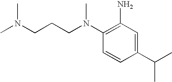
C1(N(C)CCCN(C)C)=C(N)C=C(C(C)C)C=C1
